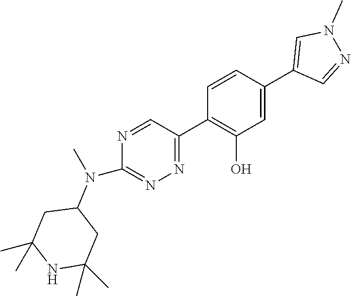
N1=C(C2=C(O)C=C(C3=CN(C)N=C3)C=C2)C=NC(N(C)C2CC(C)(C)NC(C)(C)C2)=N1
